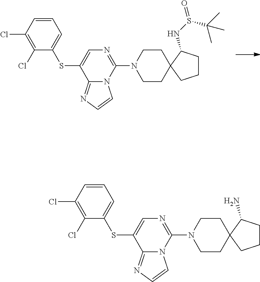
S(C1=CN=C(N2CCC3(CC2)CCCC3NS(=O)C(C)(C)C)N2C1=NC=C2)C1=CC=CC(Cl)=C1Cl.S(C1=CN=C(N2CCC3(CC2)CCCC3N)N2C1=NC=C2)C1=CC=CC(Cl)=C1Cl
